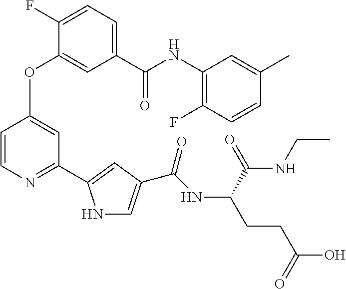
C1=C(C(NC2=C(F)C=CC(C)=C2)=O)C=C(OC2=CC(C3=CC(C(NC(CCC(O)=O)C(=O)NCC)=O)=CN3)=NC=C2)C(F)=C1
